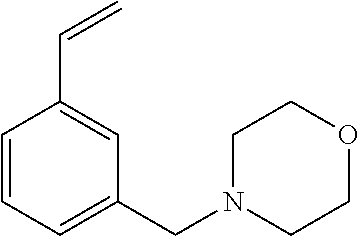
C1(C=C)=CC(CN2CCOCC2)=CC=C1
